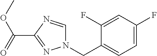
N1(CC2=CC=C(F)C=C2F)C=NC(C(=O)OC)=N1
